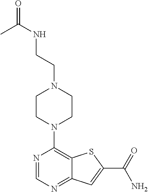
N1=CN=C2C(=C1N1CCN(CCNC(=O)C)CC1)SC(C(=O)N)=C2
